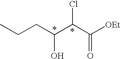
CCCC(C(C([OEt])=O)Cl)O
